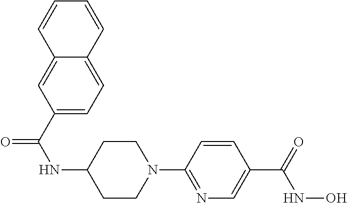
C1(C(NO)=O)=CN=C(N2CCC(NC(C3=CC=C4C(=C3)C=CC=C4)=O)CC2)C=C1
